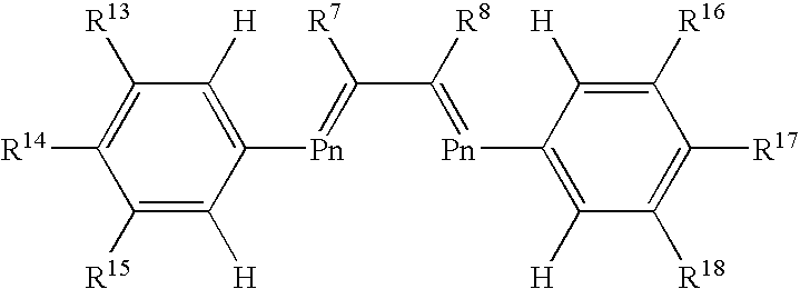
C1([R15])=C([H])C([Pn]=C(C([R8])=[Pn]C2=C([H])C([R18])=C([R17])C([R16])=C2[H])[R7])=C([H])C([R13])=C1[R14]
